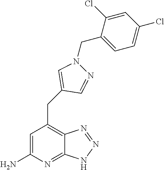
C1=C(N)N=C2C(=C1CC1=CN(CC3=CC=C(Cl)C=C3Cl)N=C1)N=NN2
